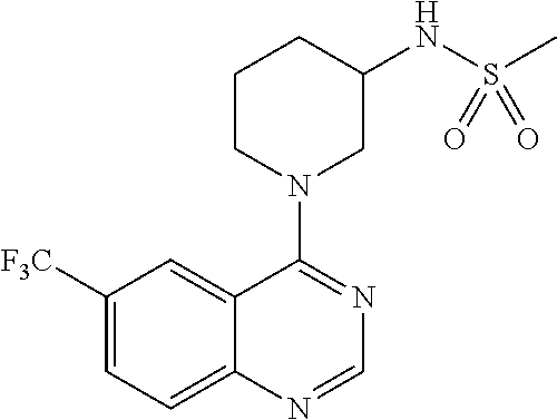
C1([F3C])=CC=C2C(=C1)C(N1CC(NS(C)(=O)=O)CCC1)=NC=N2
